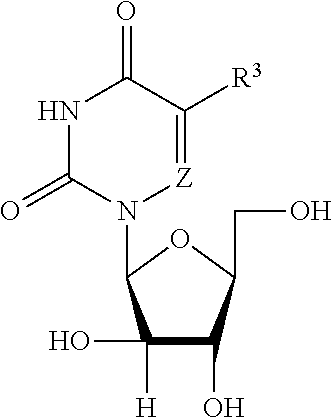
N1C(=O)N(C2C([H])(O)C(O)C(CO)O2)[Z]=C([R3])C1=O
